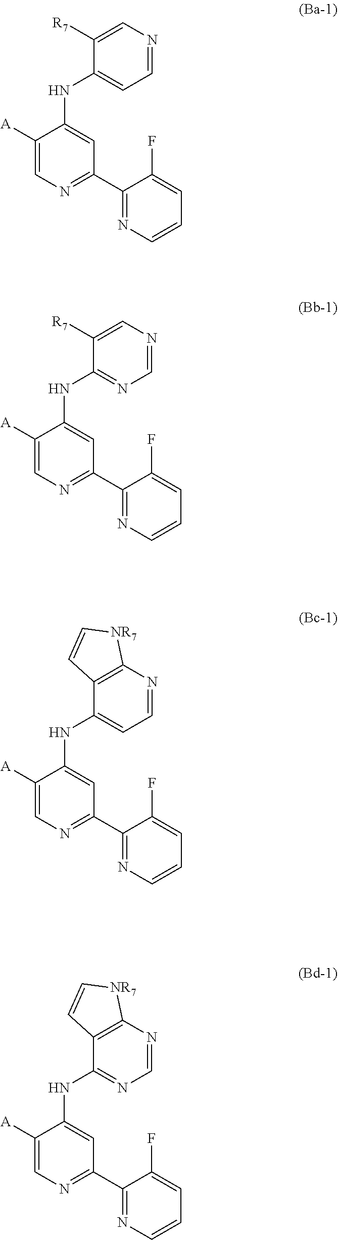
C1(C2=NC=C([A])C(NC3=CC=NC=C3[R7])=C2)=NC=CC=C1F.C1(C2=NC=C([A])C(NC3=NC=NC=C3[R7])=C2)=NC=CC=C1F.C1(C2=NC=C([A])C(NC3=CC=NC4=C3C=C[NR7]4)=C2)=NC=CC=C1F.C1(C2=NC=C([A])C(NC3=NC=NC4=C3C=C[NR7]4)=C2)=NC=CC=C1F
